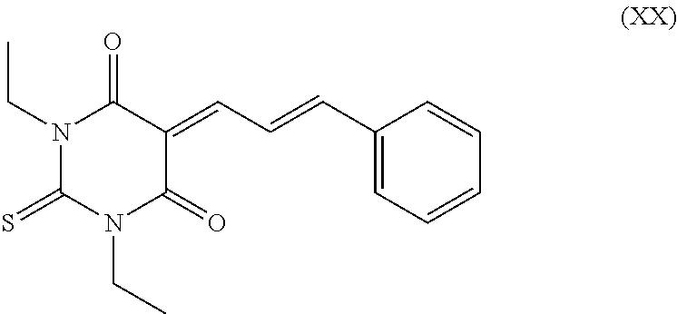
N1(CC)C(=S)N(CC)C(=O)C(=CC=CC2=CC=CC=C2)C1=O
